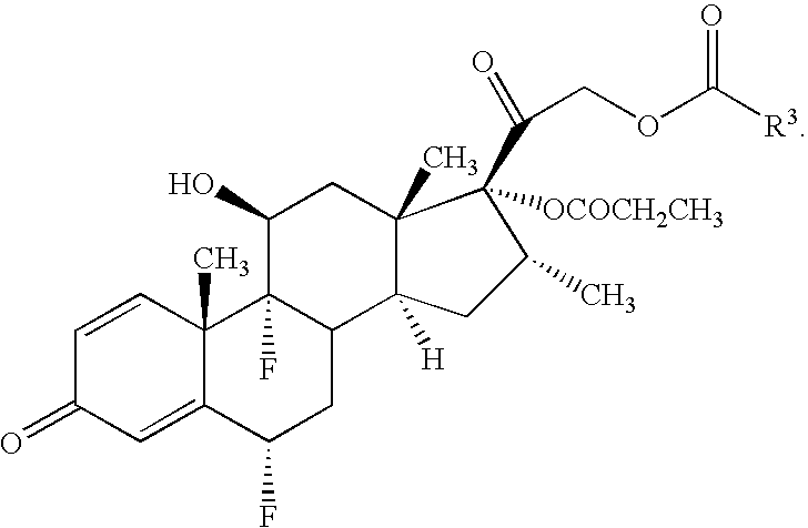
C1=CC2(C)C(=CC1=O)C(F)CC1C2(F)C(O)CC2(C)C1([H])CC(C)C2(C(COC([R3])=O)=O)[OCOCH2CH3]
